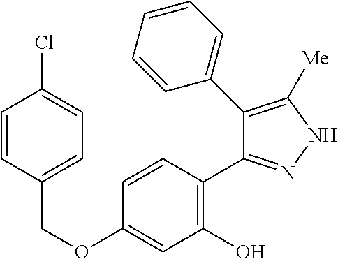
C(OC1=CC(O)=C(C2=NNC([Me])=C2C2=CC=CC=C2)C=C1)C1=CC=C(Cl)C=C1
